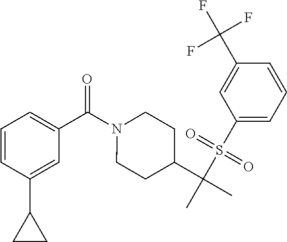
C1=CC(C2CC2)=CC(C(N2CCC(C(C)(S(C3=CC=CC(C(F)(F)F)=C3)(=O)=O)C)CC2)=O)=C1
